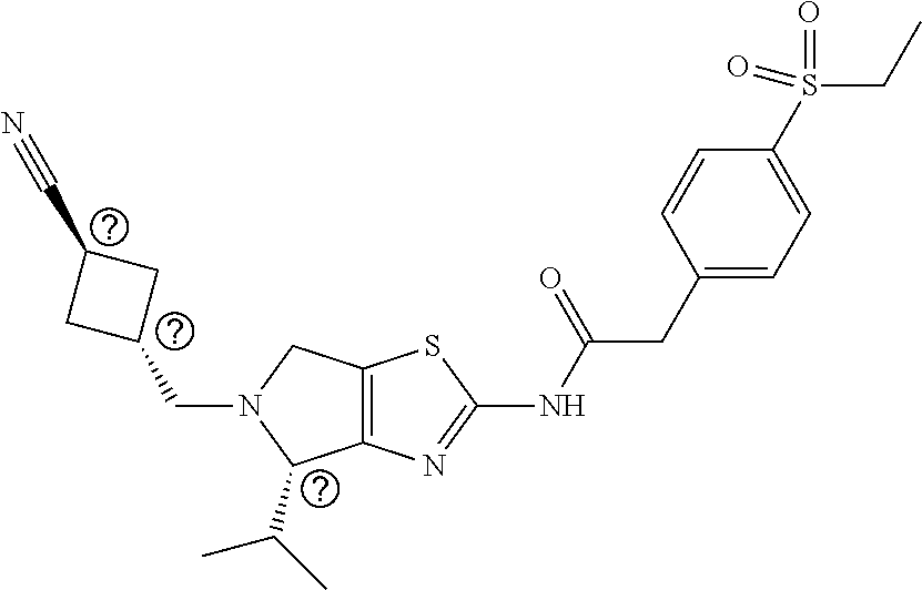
C1(CN2C(C(C)C)C3=C(C2)SC(NC(CC2=CC=C(S(CC)(=O)=O)C=C2)=O)=N3)CC(C#N)C1
